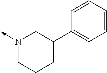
N1(->C)CCCC(C2=CC=CC=C2)C1
